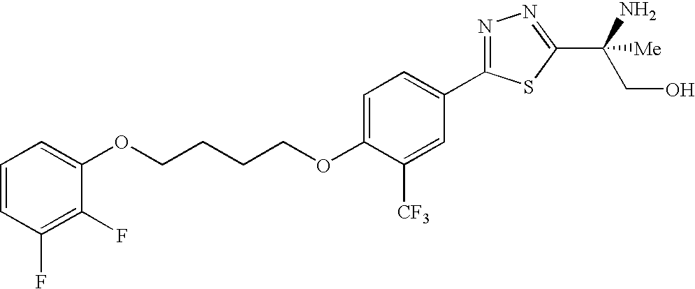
C(CCCOC1=CC=C(C2=NN=C(C(CO)([Me])N)S2)C=C1[CF3])OC1=CC=CC(F)=C1F
